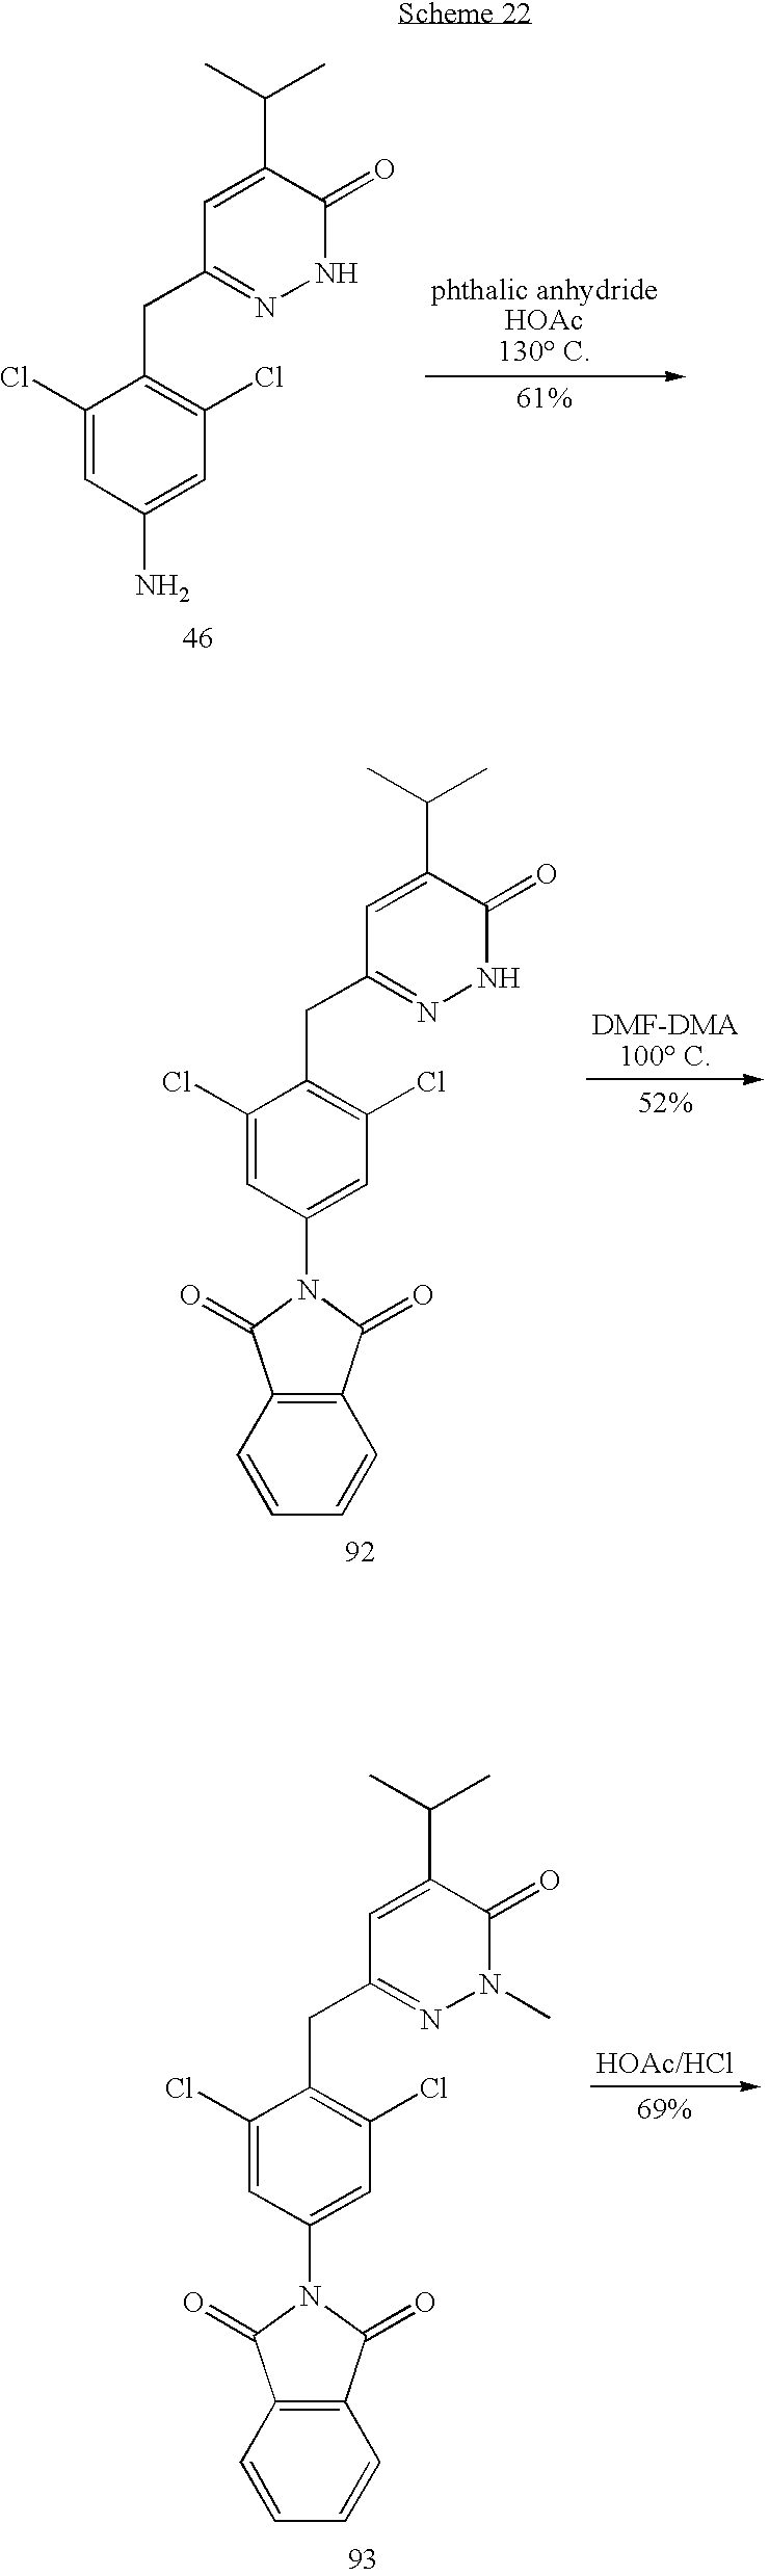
C1(Cl)=CC(N)=CC(Cl)=C1CC1=NNC(=O)C(C(C)C)=C1.C1(Cl)=CC(N2C(=O)C3=C(C2=O)C=CC=C3)=CC(Cl)=C1CC1=NNC(=O)C(C(C)C)=C1.C1(Cl)=CC(N2C(=O)C3=C(C2=O)C=CC=C3)=CC(Cl)=C1CC1=NN(C)C(=O)C(C(C)C)=C1
